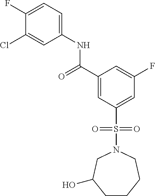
C1(F)=CC=C(NC(C2=CC(S(=O)(=O)N3CC(O)CCCC3)=CC(F)=C2)=O)C=C1Cl
